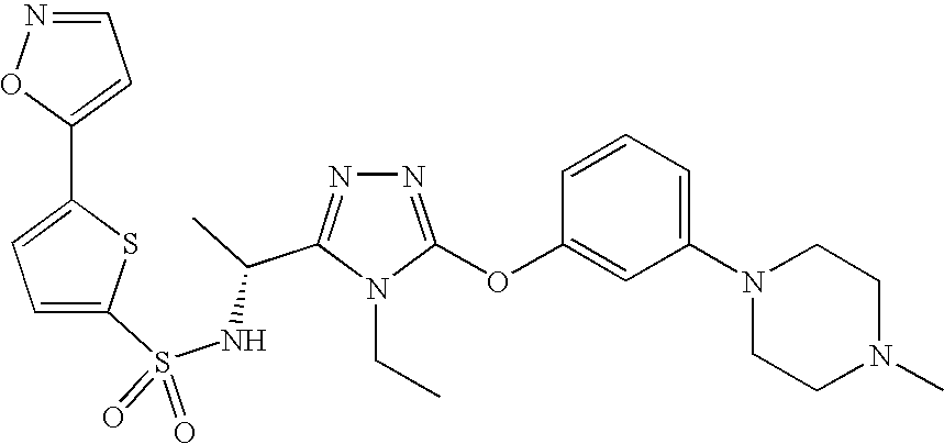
N1=C(OC2=CC(N3CCN(C)CC3)=CC=C2)N(CC)C(C(C)NS(=O)(=O)C2=CC=C(C3=CC=NO3)S2)=N1
